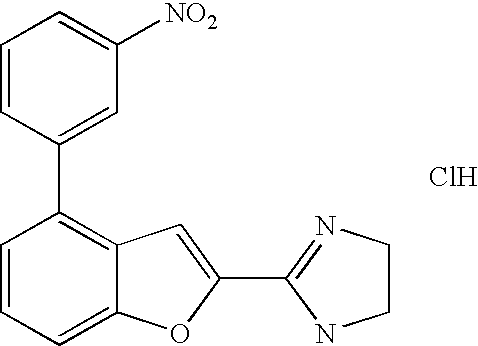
C1(C2=NCCN2)=CC2=C(C3=CC([NO2])=CC=C3)C=CC=C2O1.Cl
